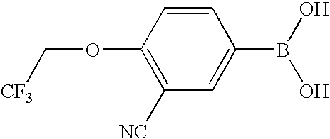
C1([NC])=C(OC[CF3])C=CC(B(O)O)=C1
